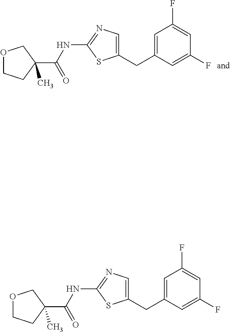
C1(CC2=CC(F)=CC(F)=C2)=CN=C(NC(C2(C)COCC2)=O)S1.C1(CC2=CC(F)=CC(F)=C2)=CN=C(NC(C2(C)COCC2)=O)S1
